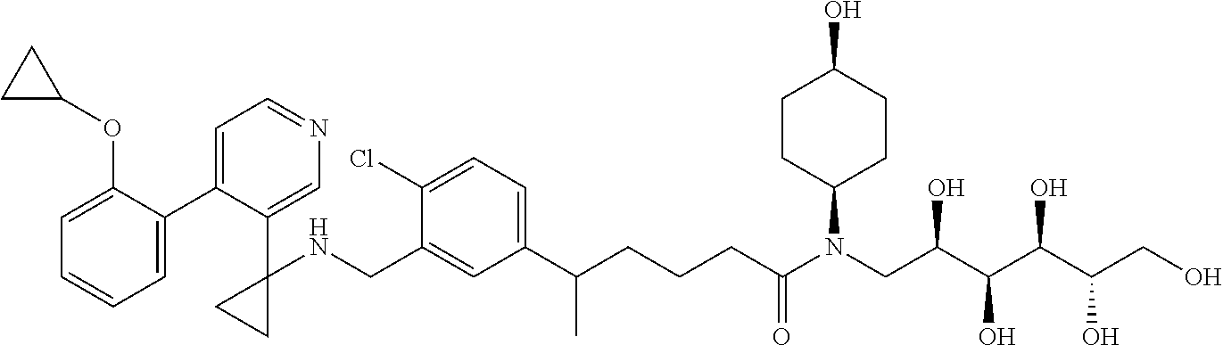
C1(C2=CC=NC=C2C2(NCC3=CC(C(CCCC(N(CC(C(C(C(CO)O)O)O)O)C4CCC(O)CC4)=O)C)=CC=C3Cl)CC2)=CC=CC=C1OC1CC1
